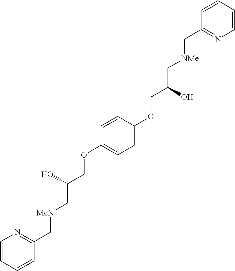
C1=CC=CN=C1C[NMe]CC(COC1=CC=C(OCC(C[MeN]CC2=NC=CC=C2)O)C=C1)O
